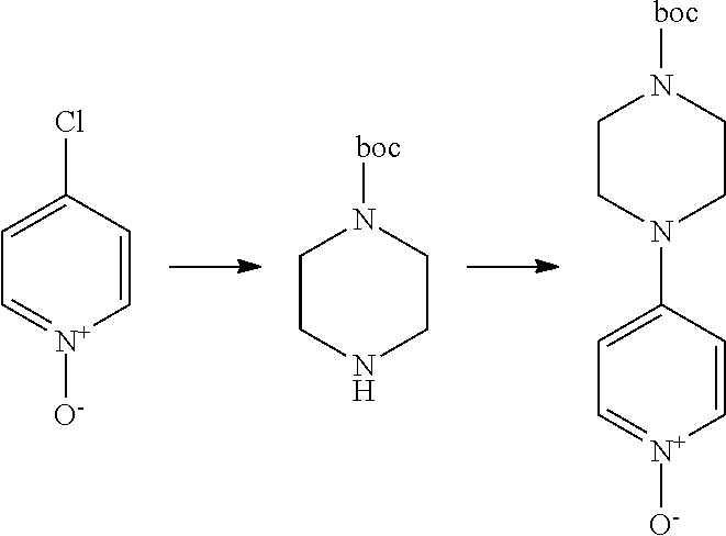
C1=C[N+]([O-])=CC=C1Cl.C1CNCCN1[boc].C1CN(C2=CC=[N+]([O-])C=C2)CCN1[boc]
